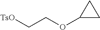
[TsO]CCOC1CC1
